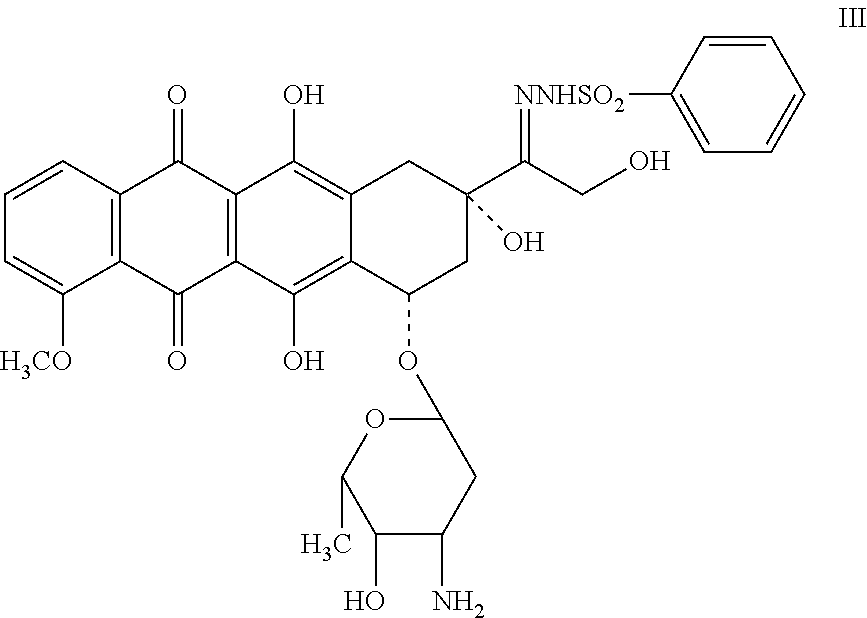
C1=CC2=C(C([H3CO])=C1)C(=O)C1=C(C2=O)C(O)=C2C(=C1O)C(OC1CC(N)C(O)C(C)O1)CC(C(CO)=[NNHSO2]C1=CC=CC=C1)(O)C2
